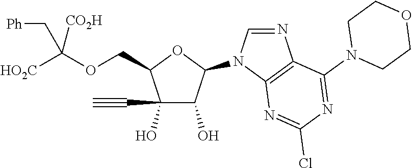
C(C1C(O)(C#C)C(O)C(N2C=NC3=C2N=C(Cl)N=C3N2CCOCC2)O1)OC([HO2C])([CO2H])C[Ph]
